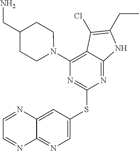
C1(N2CCC(CN)CC2)=C2C(=NC(SC3=CN=C4C(=C3)N=CC=N4)=N1)NC(CC)=C2Cl
